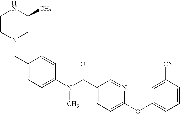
C1CN(CC2=CC=C(N(C(C3=CC=C(OC4=CC=CC([CN])=C4)N=C3)=O)C)C=C2)CC(C)N1
